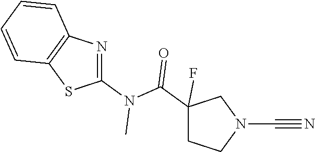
C12=C(N=C(N(C(C3(F)CCN(C#N)C3)=O)C)S1)C=CC=C2
